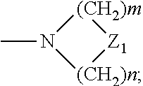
[Z1]1[(CH2)m]N(C)[(CH2)n]1
